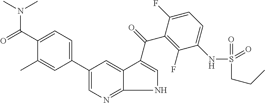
C1(C2=CC=C(C(N(C)C)=O)C(C)=C2)=CN=C2NC=C(C(=O)C3=C(F)C(NS(=O)(=O)CCC)=CC=C3F)C2=C1
